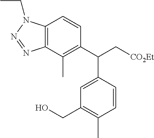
C12=C(C(C)=C(C(C[CO2Et])C3=CC(CO)=C(C)C=C3)C=C1)N=NN2CC
